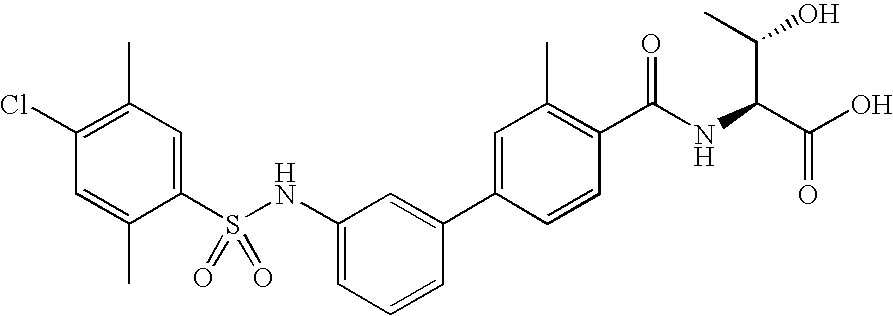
C1(S(NC2=CC=CC(C3=CC(C)=C(C(NC(C(O)=O)C(C)O)=O)C=C3)=C2)(=O)=O)=CC(C)=C(Cl)C=C1C
